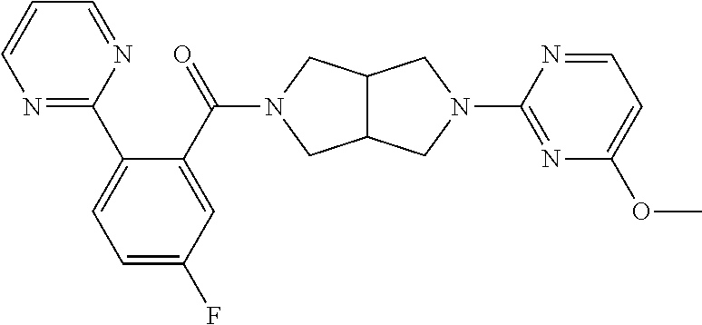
C12C(CN(C3=NC(OC)=CC=N3)C1)CN(C(C1=CC(F)=CC=C1C1=NC=CC=N1)=O)C2
